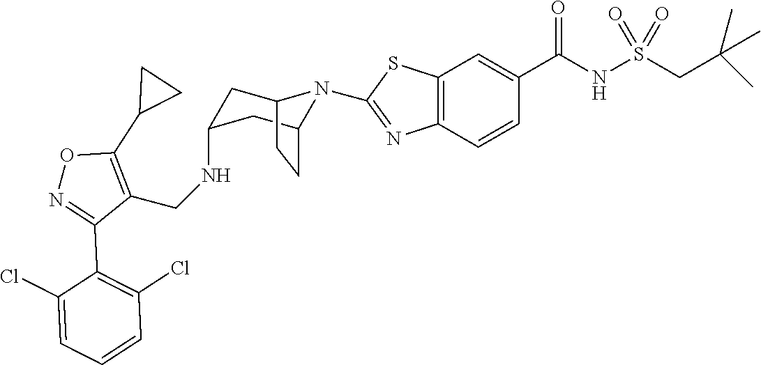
C1C2N(C3=NC4=C(C=C(C(NS(CC(C)(C)C)(=O)=O)=O)C=C4)S3)C(CC2)CC1NCC1=C(C2CC2)ON=C1C1=C(Cl)C=CC=C1Cl
